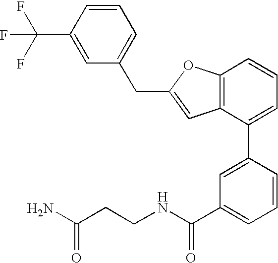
C12=C(C(C3=CC(C(NCCC(N)=O)=O)=CC=C3)=CC=C1)C=C(CC1=CC=CC(C(F)(F)F)=C1)O2
